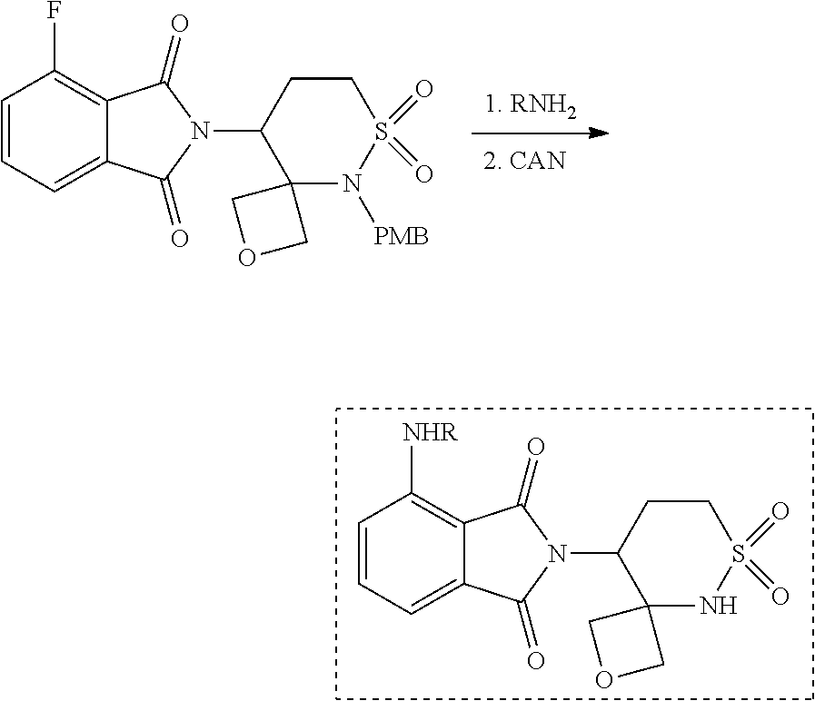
C1=CC=C2C(=C1[NHR])C(=O)N(C1C3(NS(=O)(=O)CC1)COC3)C2=O.C1=CC=C2C(=C1F)C(=O)N(C1C3(N([PMB])S(=O)(=O)CC1)COC3)C2=O
